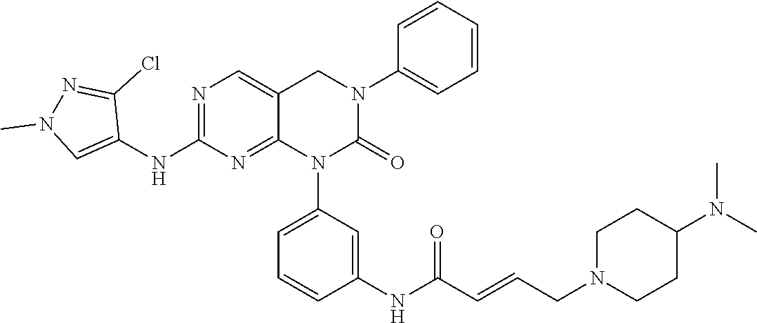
C1(NC2=NC=C3C(=N2)N(C2=CC=CC(NC(C=CCN4CCC(N(C)C)CC4)=O)=C2)C(=O)N(C2=CC=CC=C2)C3)=CN(C)N=C1Cl
